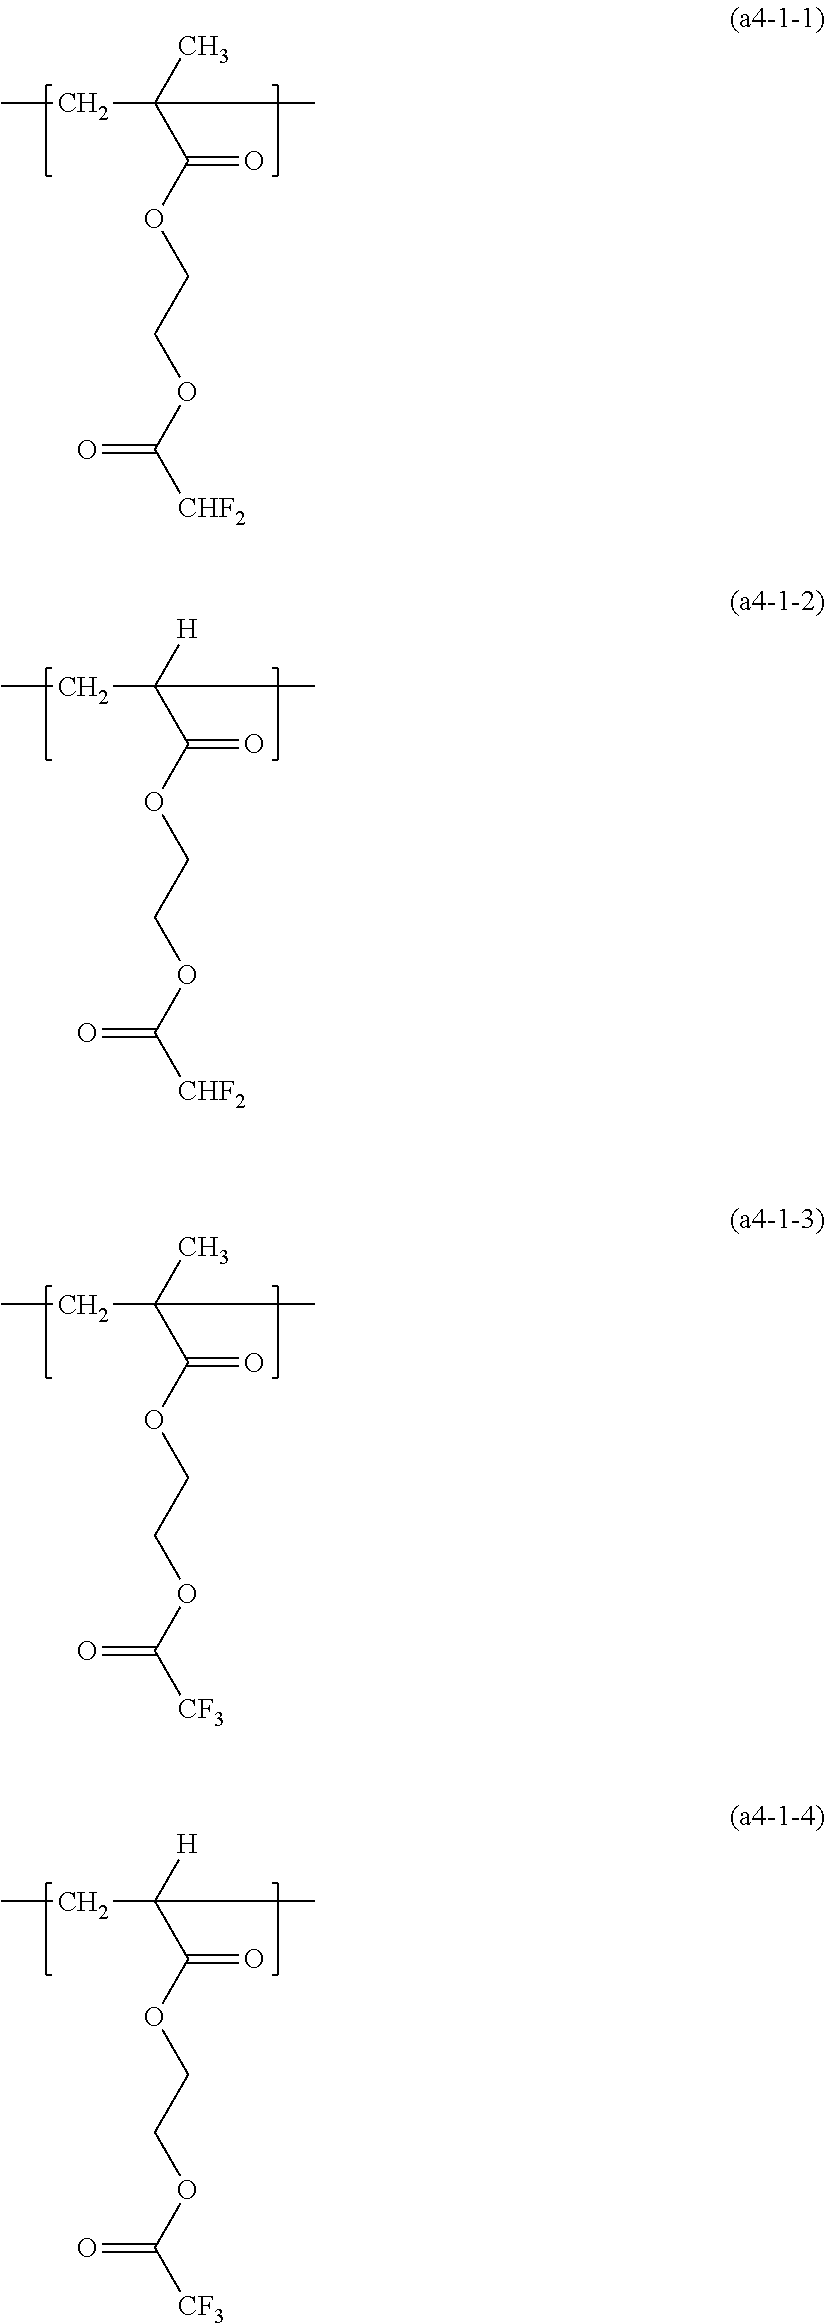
CCC(C(OCCOC(=O)[CHF2])=O)(C)C.CCC(C(OCCOC(=O)[CHF2])=O)([H])C.CCC(C(OCCOC(=O)[CF3])=O)(C)C.CCC(C(OCCOC(=O)[CF3])=O)([H])C
